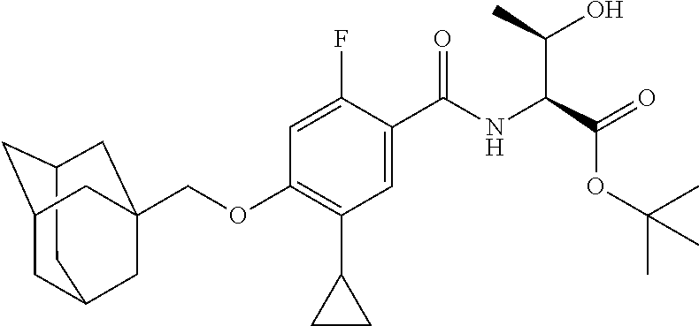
C12CC3CC(C1)CC(COC1=C(C4CC4)C=C(C(NC(C(=O)OC(C)(C)C)C(C)O)=O)C(F)=C1)(C3)C2
